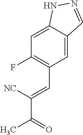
C1=C2C(=CC(F)=C1C=C([NC])C(=O)C)NN=C2
